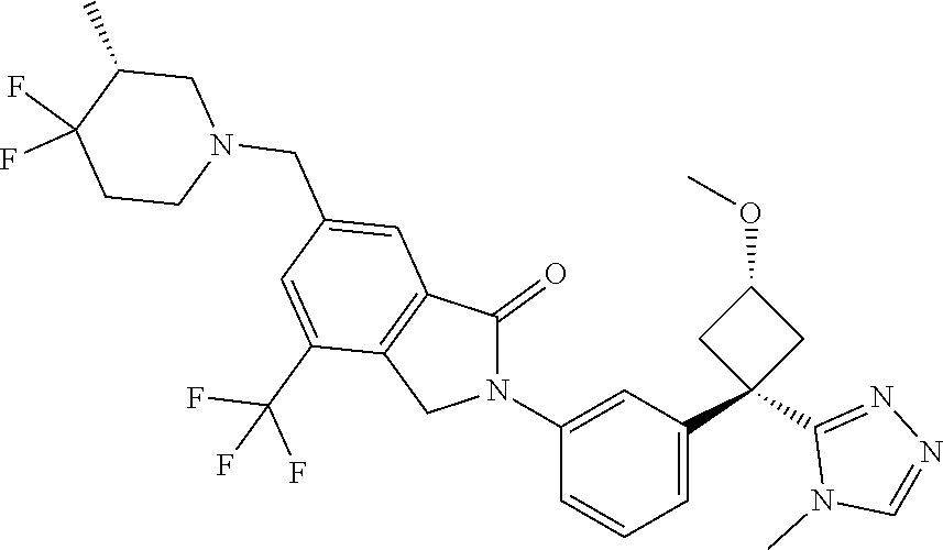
C1C(C)C(F)(F)CCN1CC1=CC2=C(C(C(F)(F)F)=C1)CN(C1=CC(C3(C4=NN=CN4C)CC(OC)C3)=CC=C1)C2=O
